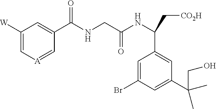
C1([W])=C[A]=CC(C(NCC(NC(C[CO2H])C2=CC(C(CO)(C)C)=CC(Br)=C2)=O)=O)=C1
